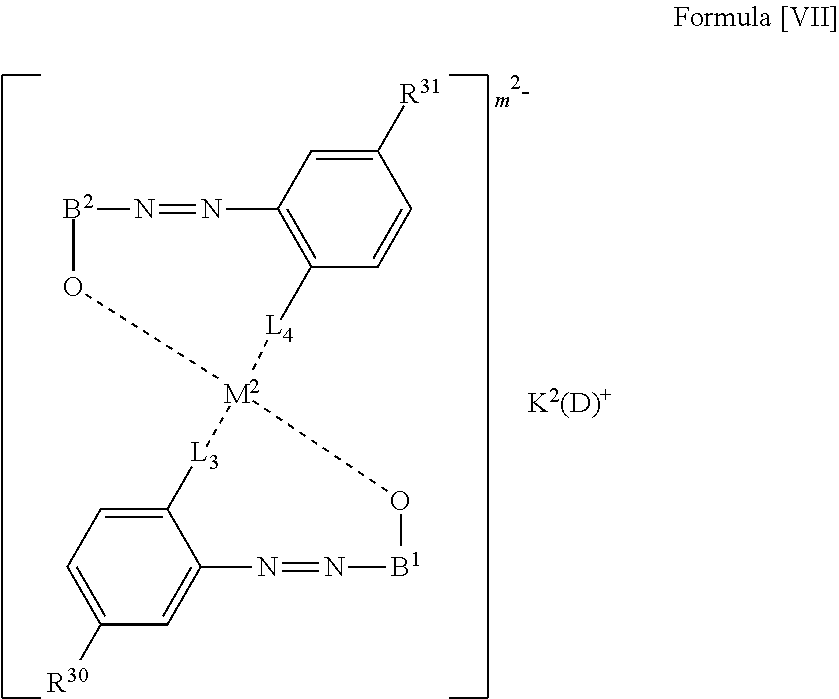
C1([R31])=CC2=C(C=C1)[L4][M2]1(O[B2]N=N2)[L3]C2=CC=C([R30])C=C2N=N[B1]O1
